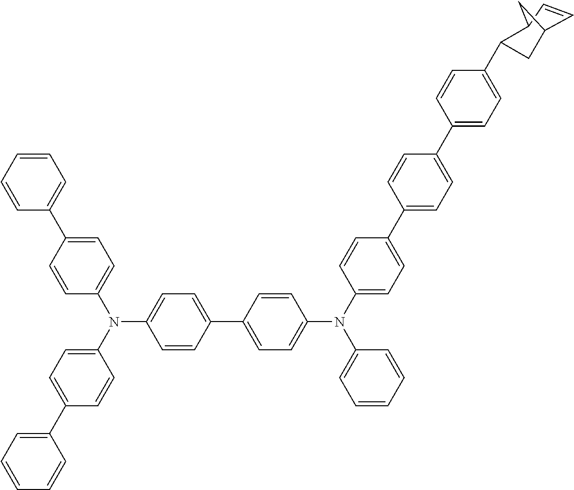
C1(C2=CC=C(N(C3=CC=C(C4=CC=CC=C4)C=C3)C3=CC=C(C4=CC=C(N(C5=CC=C(C6=CC=C(C7=CC=C(C8CC9C=CC8C9)C=C7)C=C6)C=C5)C5=CC=CC=C5)C=C4)C=C3)C=C2)=CC=CC=C1
